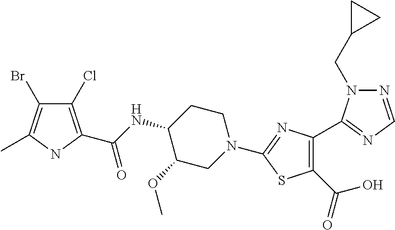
C1(Cl)=C(C(NC2C(OC)CN(C3=NC(C4=NC=NN4CC4CC4)=C(C(O)=O)S3)CC2)=O)NC(C)=C1Br
